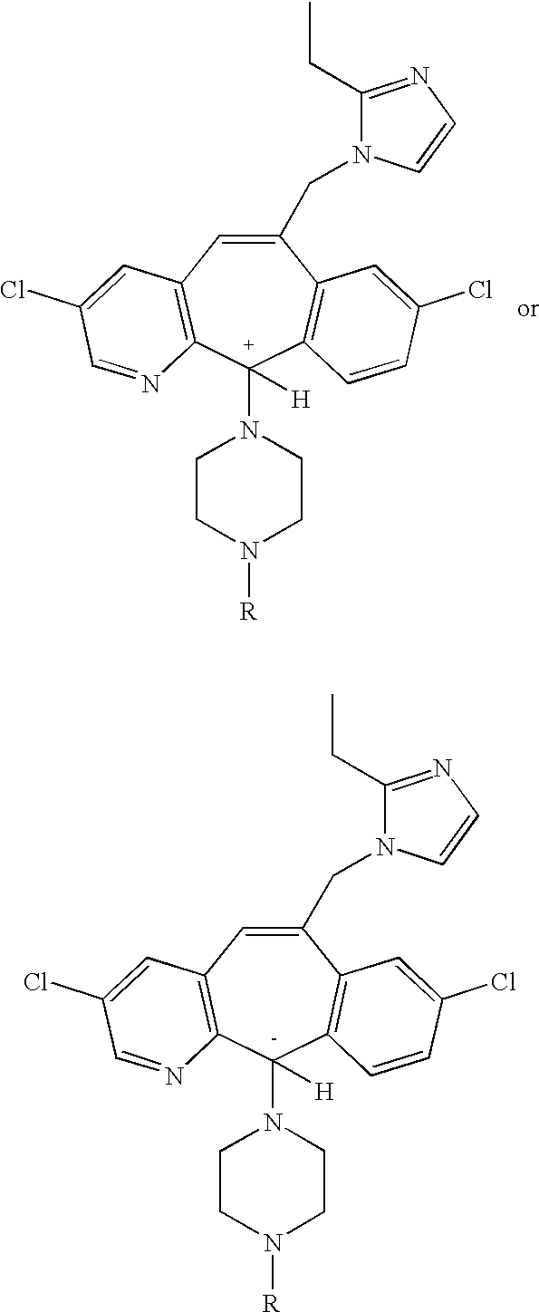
C1(CN2C(CC)=NC=C2)=CC2=C([C-](N3CCN([R])CC3)([H])C3=C1C=C(Cl)C=C3)N=CC(Cl)=C2.C1(CN2C(CC)=NC=C2)=CC2=C([C+](N3CCN([R])CC3)([H])C3=C1C=C(Cl)C=C3)N=CC(Cl)=C2
